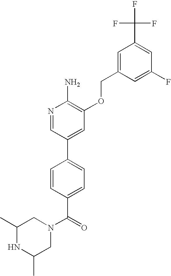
C1N(C(=O)C2=CC=C(C3=CC(OCC4=CC(C(F)(F)F)=CC(F)=C4)=C(N)N=C3)C=C2)CC(C)NC1C
